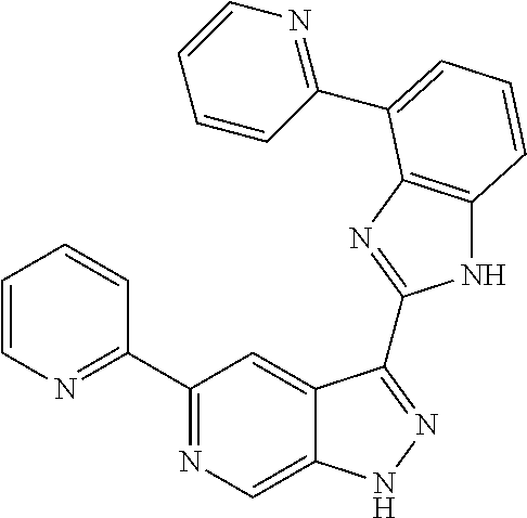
C1(C2=NC=C3C(=C2)C(C2=NC4=C(N2)C=CC=C4C2=NC=CC=C2)=NN3)=NC=CC=C1
